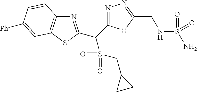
N1=C(C(C2=NC3=C(S2)C=C([Ph])C=C3)S(=O)(=O)CC2CC2)OC(CNS(N)(=O)=O)=N1
